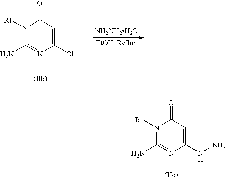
N1([R1])C(N)=NC(Cl)=CC1=O.[NH2NH2H2O].N1([R1])C(N)=NC(NN)=CC1=O
